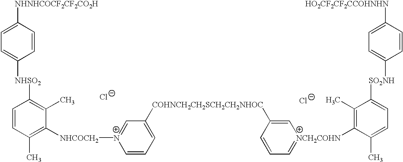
[NHNHCOCF2CF2CO2H]C1=CC=C([NHSO2]C2=C(C)C([NHCOCH2][N+]3=CC([COHNCH2CH2SCH2CH2NHOC]C4=C[NCH2COHN](C5=C(C)C([SO2NH]C6=CC=C([HO2CF2CF2CCOHNHN])C=C6)=CC=C5C)=CC=C4)=CC=C3)=C(C)C=C2)C=C1.[Cl-].[Cl-]
